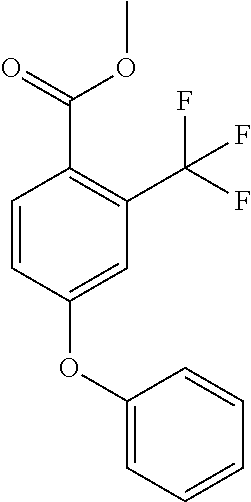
C1=CC(OC2=CC=CC=C2)=CC(C(F)(F)F)=C1C(=O)OC
